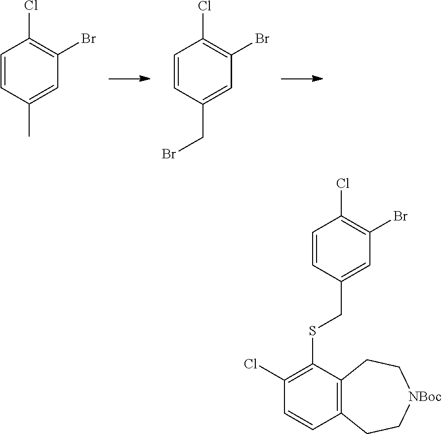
BrCC1=CC(Br)=C(Cl)C=C1.C1(C)=CC(Br)=C(Cl)C=C1.C1(Cl)=C(SCC2=CC(Br)=C(Cl)C=C2)C2=C(C=C1)CC[NBoc]CC2
